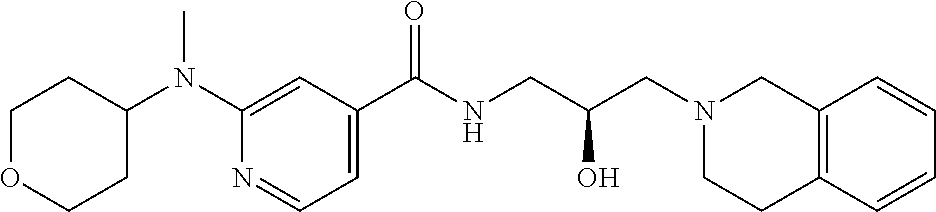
C1(N(C2CCOCC2)C)=CC(C(NCC(CN2CCC3=C(C2)C=CC=C3)O)=O)=CC=N1
